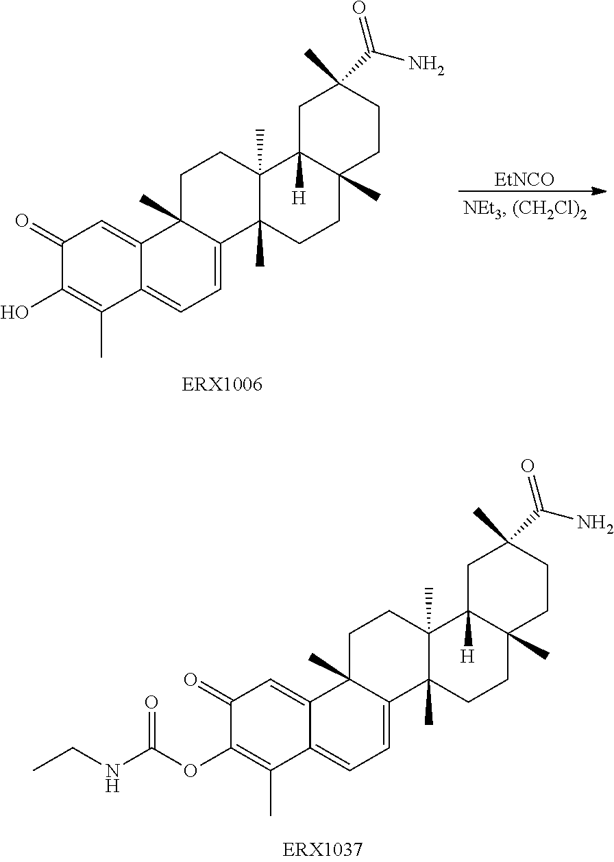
C1(=O)C(OC(NCC)=O)=C(C)C2=CC=C3C(C)(C2=C1)CCC1(C)C3(C)CCC2(C)C1([H])CC(C)(C(N)=O)CC2.C1(=O)C(O)=C(C)C2=CC=C3C(C)(C2=C1)CCC1(C)C3(C)CCC2(C)C1([H])CC(C)(C(N)=O)CC2.[EtNCO]
